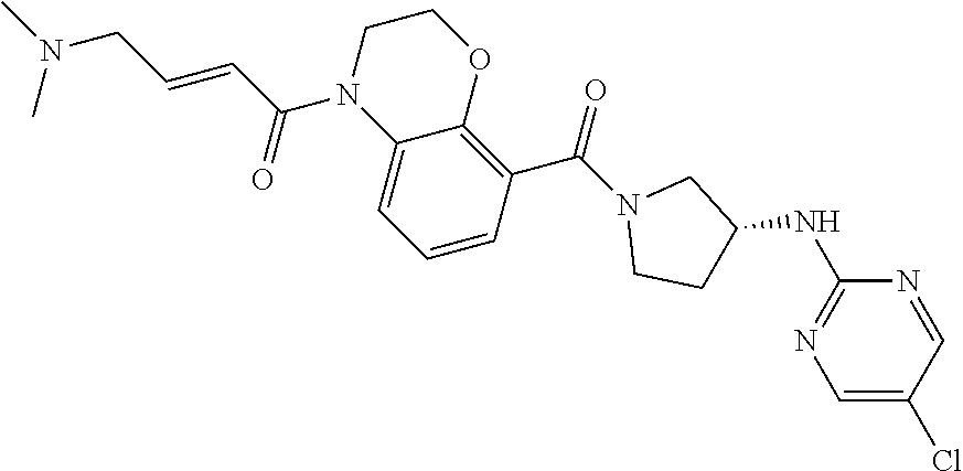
C1=CC(C(N2CCC(NC3=NC=C(Cl)C=N3)C2)=O)=C2C(=C1)N(C(C=CCN(C)C)=O)CCO2
